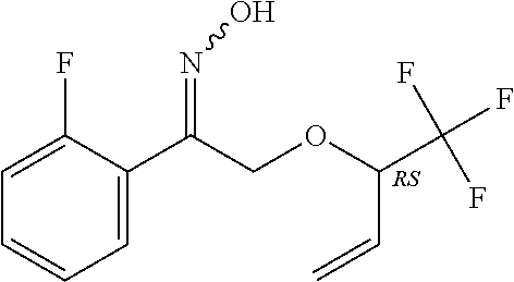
C(COC(C(F)(F)F)C=C)(=NO)C1=CC=CC=C1F
